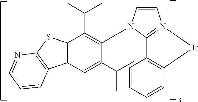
C12=C(SC3=C1C=CC=N3)C(C(C)C)=C(N1C=CN3=C1C1=C(C=CC=C1)[Ir]3)C(C(C)C)=C2
